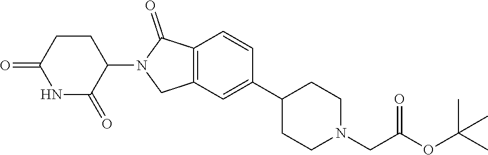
C1=CC2=C(C=C1C1CCN(CC(OC(C)(C)C)=O)CC1)CN(C1C(=O)NC(=O)CC1)C2=O
